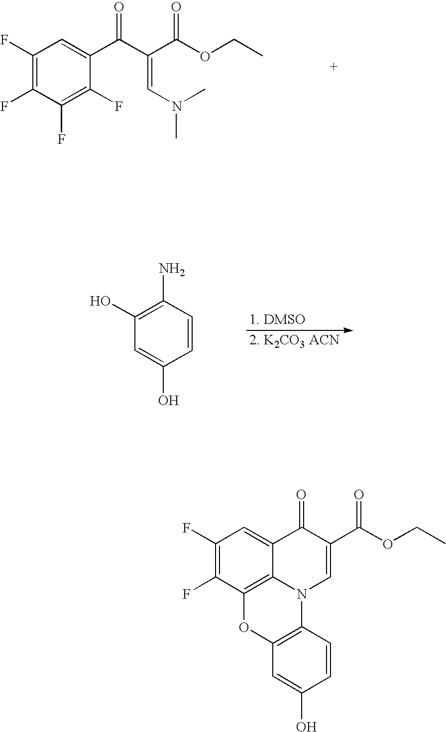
C1(F)=C(F)C2=C3C(=C1)C(=O)C(C(OCC)=O)=CN3C1=C(O2)C=C(O)C=C1.C1(O)=C(N)C=CC(O)=C1.C1(F)=C(F)C(F)=C(F)C(C(C(C(OCC)=O)=CN(C)C)=O)=C1
